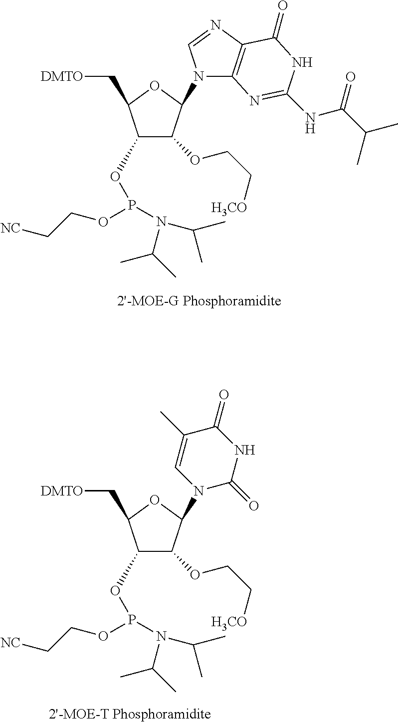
C1(N2C3=C(N=C2)C(=O)NC(NC(C(C)C)=O)=N3)OC(C[DMTO])C(OP(N(C(C)C)C(C)C)OCC[NC])C1OCC[H3CO].C1(N2C=C(C)C(=O)NC2=O)OC(C[DMTO])C(OP(N(C(C)C)C(C)C)OCC[NC])C1OCC[H3CO]
